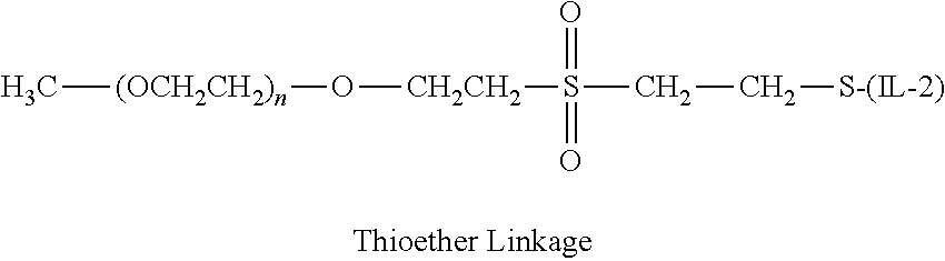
C[(OCH2CH2)n]O[CH2CH2]S(=O)(=O)CC[S-(IL-2)]
